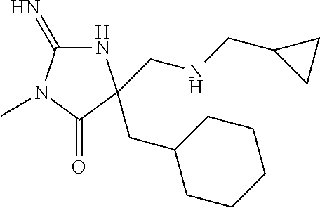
N1C(=N)N(C)C(=O)C1(CC1CCCCC1)CNCC1CC1
